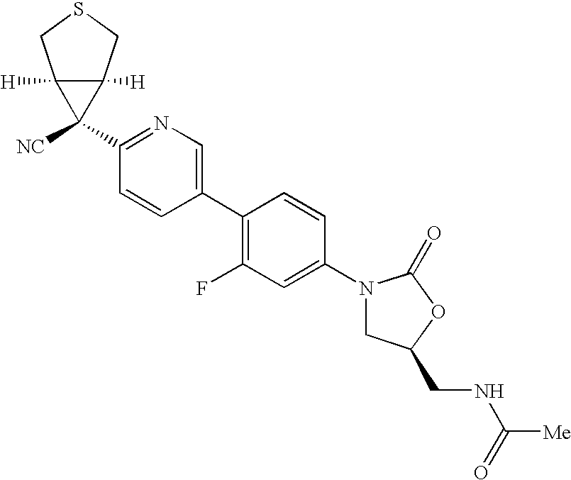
C1(N2CC(CNC([Me])=O)OC2=O)=CC(F)=C(C2=CN=C(C3([NC])C4([H])C3([H])CSC4)C=C2)C=C1
